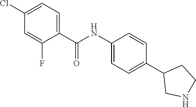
C1(NC(C2=CC=C(Cl)C=C2F)=O)=CC=C(C2CNCC2)C=C1
